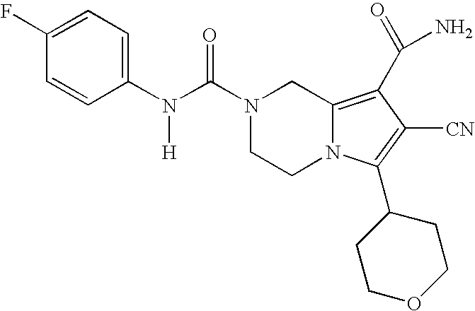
N(C(=O)N1CCN2C(=C(C(N)=O)C([CN])=C2C2CCOCC2)C1)([H])C1=CC=C(F)C=C1
